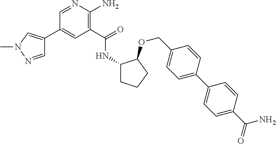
C1(C(=O)NC2CCCC2OCC2=CC=C(C3=CC=C(C(N)=O)C=C3)C=C2)=C(N)N=CC(C2=CN(C)N=C2)=C1
